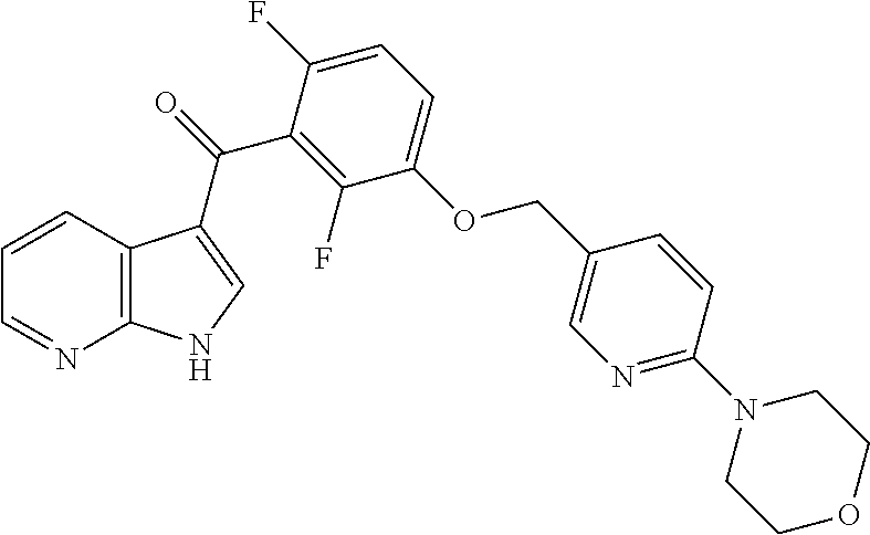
C1=CC2=C(N=C1)NC=C2C(C1=C(F)C(OCC2=CN=C(N3CCOCC3)C=C2)=CC=C1F)=O
